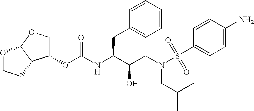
C1(OC(NC(C(CN(S(=O)(=O)C2=CC=C(N)C=C2)CC(C)C)O)CC2=CC=CC=C2)=O)COC2C1CCO2
